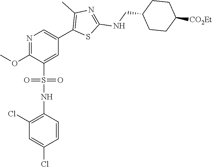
N1=C(OC)C(S(=O)(=O)NC2=C(Cl)C=C(Cl)C=C2)=CC(C2=C(C)N=C(NCC3CCC([CO2Et])CC3)S2)=C1
